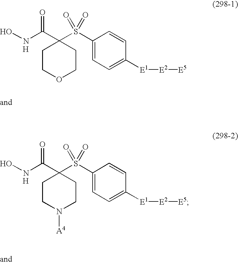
ONC(C1(S(C2=CC=C([E1][E2][E5])C=C2)(=O)=O)CCOCC1)=O.[H].ONC(C1(S(C2=CC=C([E1][E2][E5])C=C2)(=O)=O)CCN([A4])CC1)=O.[H]
